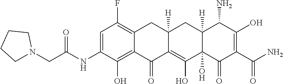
C1=C(NC(CN2CCCC2)=O)C(O)=C2C(=C1F)CC1([H])CC3([H])C(N)C(O)=C(C(=O)N)C(=O)C3(O)C(O)=C1C2=O
